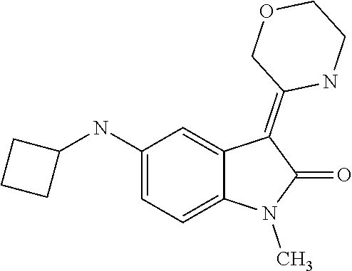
N1(C)C(=O)C(=C2COCCN2)C2=CC(NC3CCC3)=CC=C12
